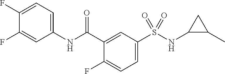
C1(F)=CC=C(NC(C2=CC(S(NC3CC3C)(=O)=O)=CC=C2F)=O)C=C1F
